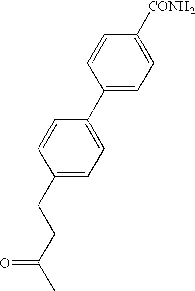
C1(C2=CC=C(CCC(C)=O)C=C2)=CC=C([CONH2])C=C1
